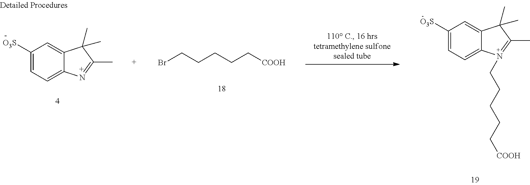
C1([O3S])=CC=C2C(=C1)C(C)(C)C(C)=N2.BrCCCCC[COOH].C1([O3S])=CC=C2C(=C1)C(C)(C)C(C)=N2CCCCC[COOH]
